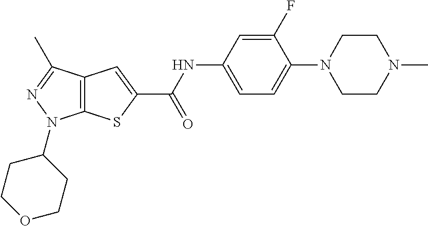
C12=C(C(C)=NN1C1CCOCC1)C=C(C(=O)NC1=CC=C(N3CCN(C)CC3)C(F)=C1)S2
